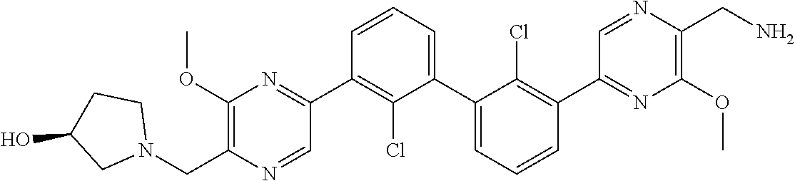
C1(OC)=C(CN2CCC(O)C2)N=CC(C2=C(Cl)C(C3=CC=CC(C4=NC(OC)=C(CN)N=C4)=C3Cl)=CC=C2)=N1
